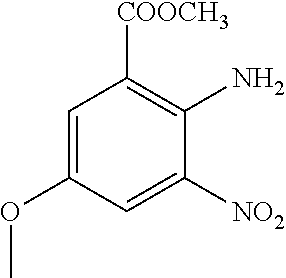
C1=C(OC)C=C([NO2])C(N)=C1[COOCH3]
